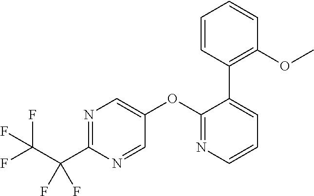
N1=C(C(C(F)(F)F)(F)F)N=CC(OC2=NC=CC=C2C2=C(OC)C=CC=C2)=C1
